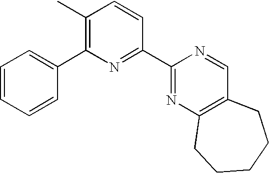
C1=CC=CC(C2=C(C)C=CC(C3=NC4=C(C=N3)CCCCC4)=N2)=C1
